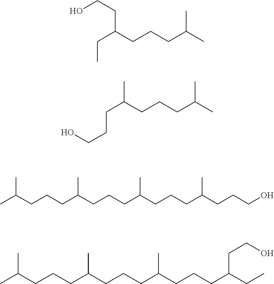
CCC(CCO)CCCC(C)C.C(CCCC(C)C)(CCCO)C.CC(CCCC(C)CCCC(C)CCCC(C)CCCO)C.CC(CCCC(C)CCCC(C)CCCC(CC)CCO)C
